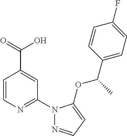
C1=CN=C(N2N=CC=C2OC(C2=CC=C(F)C=C2)C)C=C1C(=O)O
